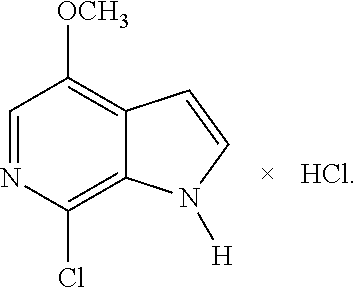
C1=NC(Cl)=C2C(=C1[OCH3])C=CN2[H].[HCl]
